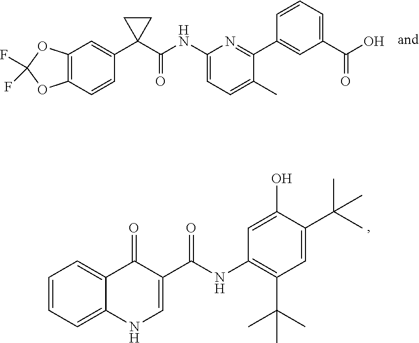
C12=C(C=CC(C3(C(=O)NC4=CC=C(C)C(C5=CC(C(=O)O)=CC=C5)=N4)CC3)=C1)OC(F)(F)O2.C1=CC=C2C(=C1)C(=O)C(C(=O)NC1=C(C(C)(C)C)C=C(C(C)(C)C)C(O)=C1)=CN2
